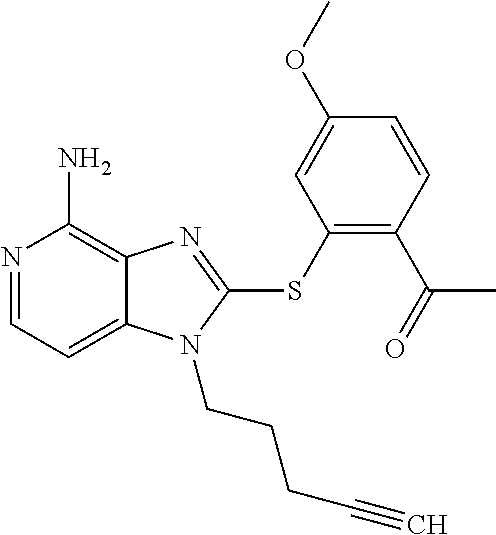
N1=CC=C2C(=C1N)N=C(SC1=C(C(=O)C)C=CC(OC)=C1)N2CCCC#C
